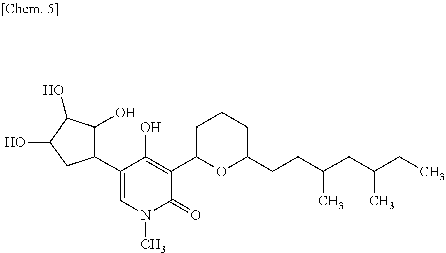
C1(C2=CN(C)C(=O)C(C3OC(CCC(CC(CC)C)C)CCC3)=C2O)C(O)C(O)C(O)C1
